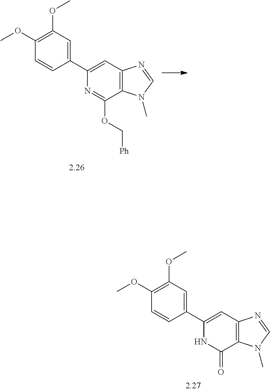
C1(C2=CC(OC)=C(OC)C=C2)=CC2=C(C(OC[Ph])=N1)N(C)C=N2.C1(C2=CC(OC)=C(OC)C=C2)=CC2=C(C(=O)N1)N(C)C=N2
